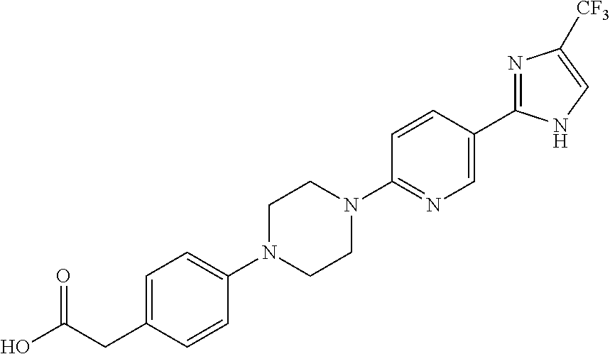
C1=C(CC(O)=O)C=CC(N2CCN(C3=NC=C(C4=NC([CF3])=CN4)C=C3)CC2)=C1
